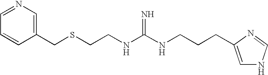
C1(CSCCNC(NCCCC2=CNC=N2)=N)=CN=CC=C1
